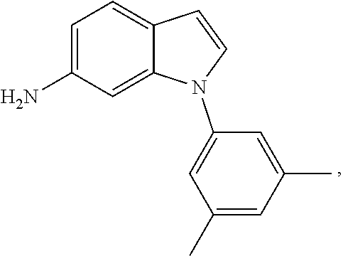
C1=C(N)C=C2C(=C1)C=CN2C1=CC(C)=CC(C)=C1
